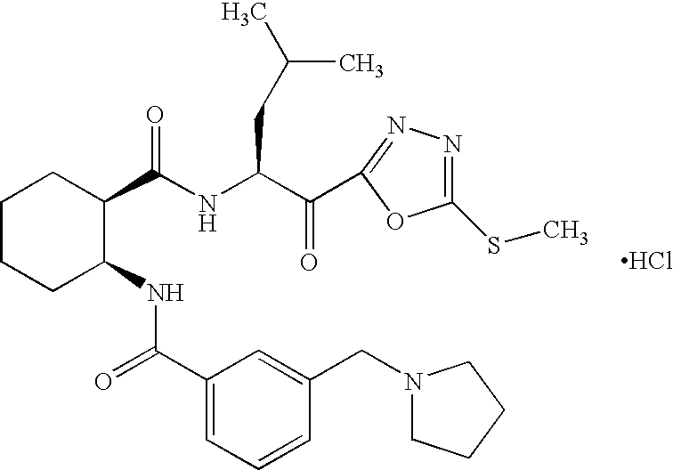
C1(C(=O)NC2CCCCC2C(NC(C(=O)C2=NN=C(SC)O2)CC(C)C)=O)=CC=CC(CN2CCCC2)=C1.Cl
